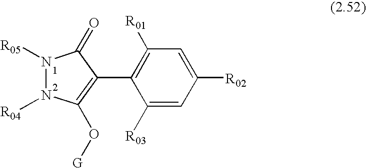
N1([R05])N([R04])C(O[G])=C(C2=C([R01])C=C([R02])C=C2[R03])C1=O
